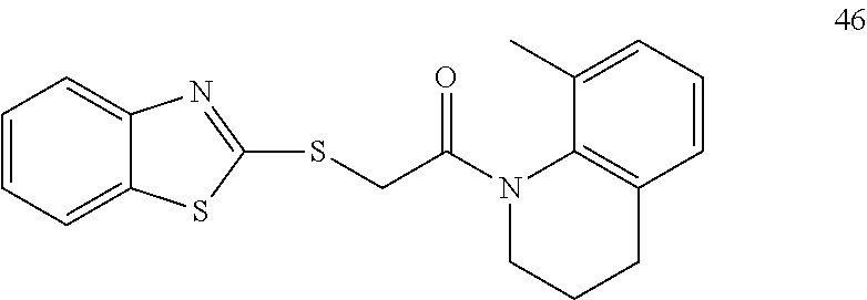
C1=CC=C2C(=C1)N=C(SCC(=O)N1CCCC3=C1C(C)=CC=C3)S2
